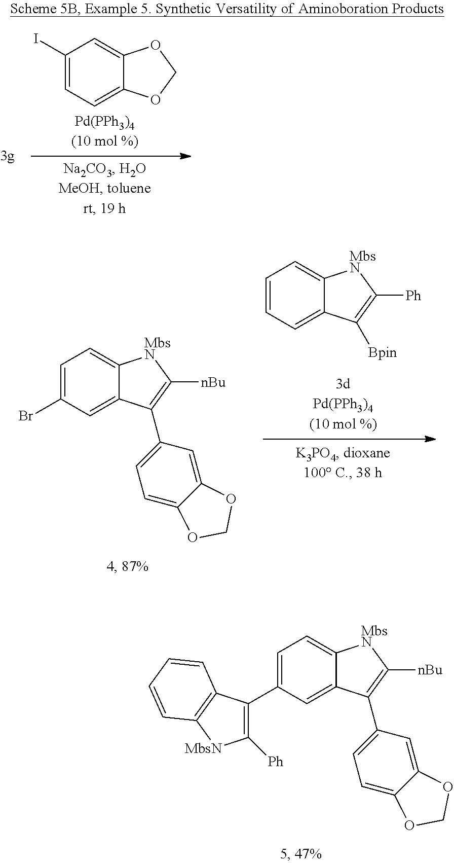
C1(I)=CC=C2C(=C1)OCO2.C1=C(Br)C=C2C(=C1)[MbsN]C([nBu])=C2C1=CC=C2C(=C1)OCO2.C1=CC=C2C(=C1)[MbsN]C([Ph])=C2[Bpin].C1=C(C2=C([Ph])[MbsN]C3=C2C=CC=C3)C=C2C(=C1)[MbsN]C([nBu])=C2C1=CC=C2C(=C1)OCO2
